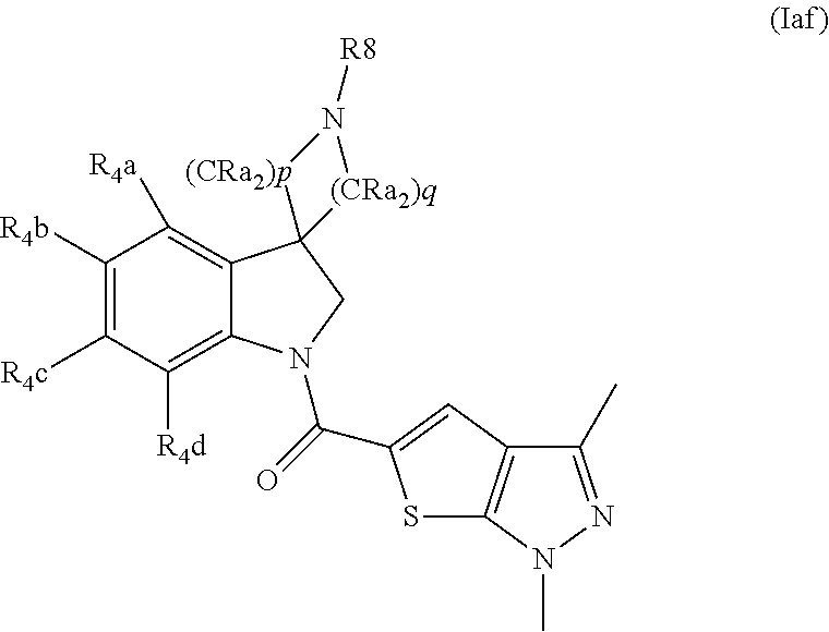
C1([R4b])=C([R4c])C([R4d])=C2C(=C1[R4a])C1(CN2C(=O)C2=CC3=C(S2)N(C)N=C3C)[(CRa2)p]N([R8])[(CRa2)q]1
